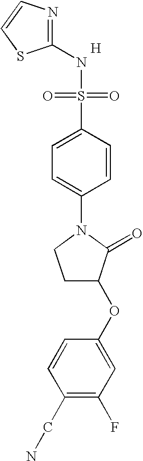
N1=C(NS(=O)(=O)C2=CC=C(N3CCC(OC4=CC(F)=C(CN)C=C4)C3=O)C=C2)SC=C1.[H]
